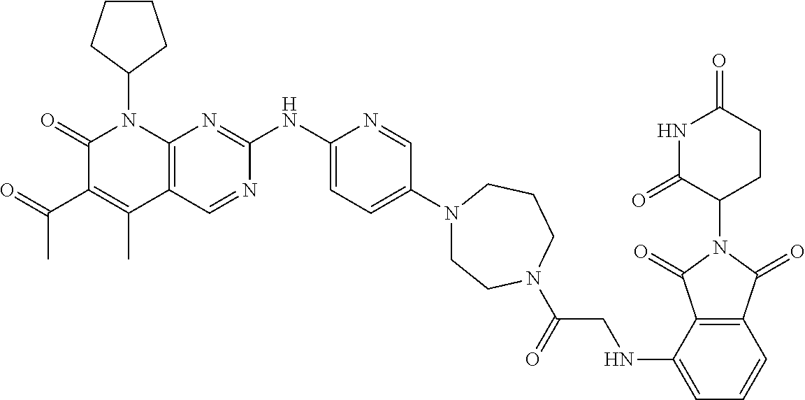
C1(=O)C(C(C)=O)=C(C)C2=C(N1C1CCCC1)N=C(NC1=CC=C(N3CCN(C(CNC4=CC=CC5=C4C(=O)N(C4CCC(=O)NC4=O)C5=O)=O)CCC3)C=N1)N=C2
